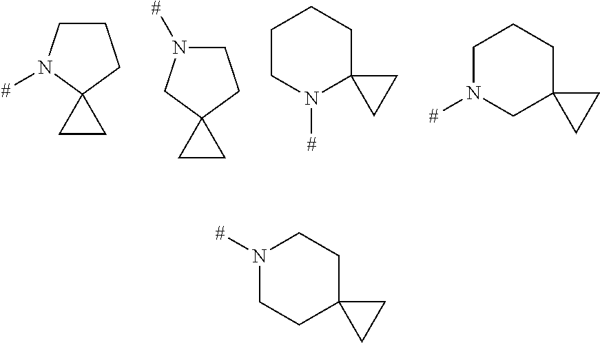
C1CN([#])C2(C1)CC2.C1N([#])CC2(C1)CC2.C1CN([#])C2(CC1)CC2.C1N([#])CC2(CC1)CC2.N1([#])CCC2(CC1)CC2
